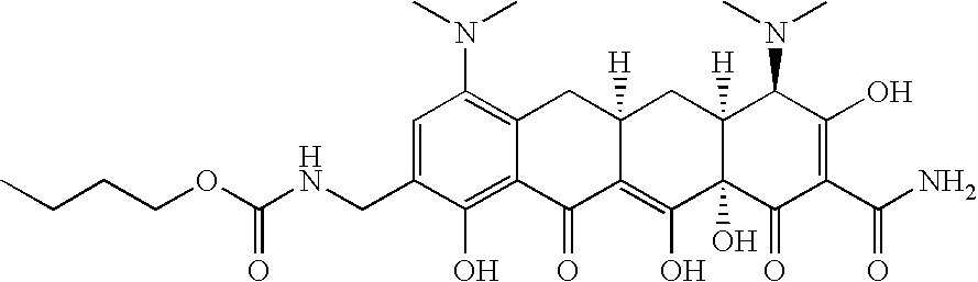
C(NCC1=CC(N(C)C)=C2C(=C1O)C(=O)C1=C(O)C3(O)C([H])(CC1([H])C2)C(N(C)C)C(O)=C(C(N)=O)C3=O)(OCCCC)=O
